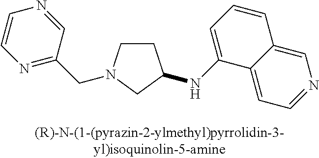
C1CN(CC2=NC=CN=C2)CC1NC1=CC=CC2=CN=CC=C12
